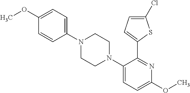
C1(C2=CC=C(Cl)S2)=NC(OC)=CC=C1N1CCN(C2=CC=C(OC)C=C2)CC1
